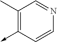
C1(C)=C(->C)C=CN=C1
